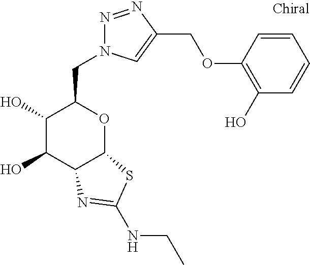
C1(O)C(O)C2C(OC1CN1N=NC(COC3=C(O)C=CC=C3)=C1)SC(NCC)=N2
